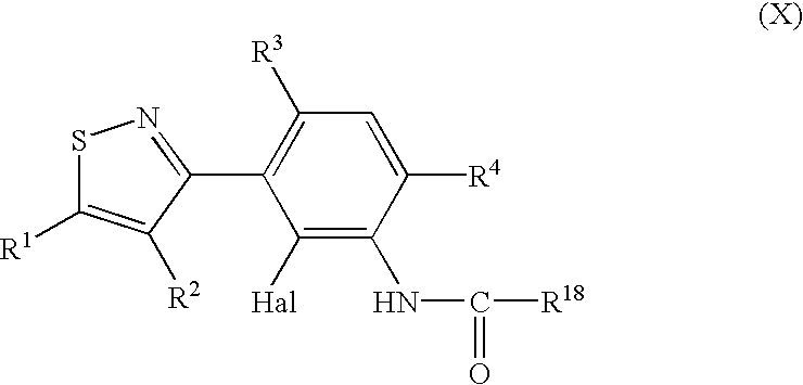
S1C([R1])=C([R2])C(C2=C([R3])C=C([R4])C(NC(=O)[R18])=C2[Hal])=N1
